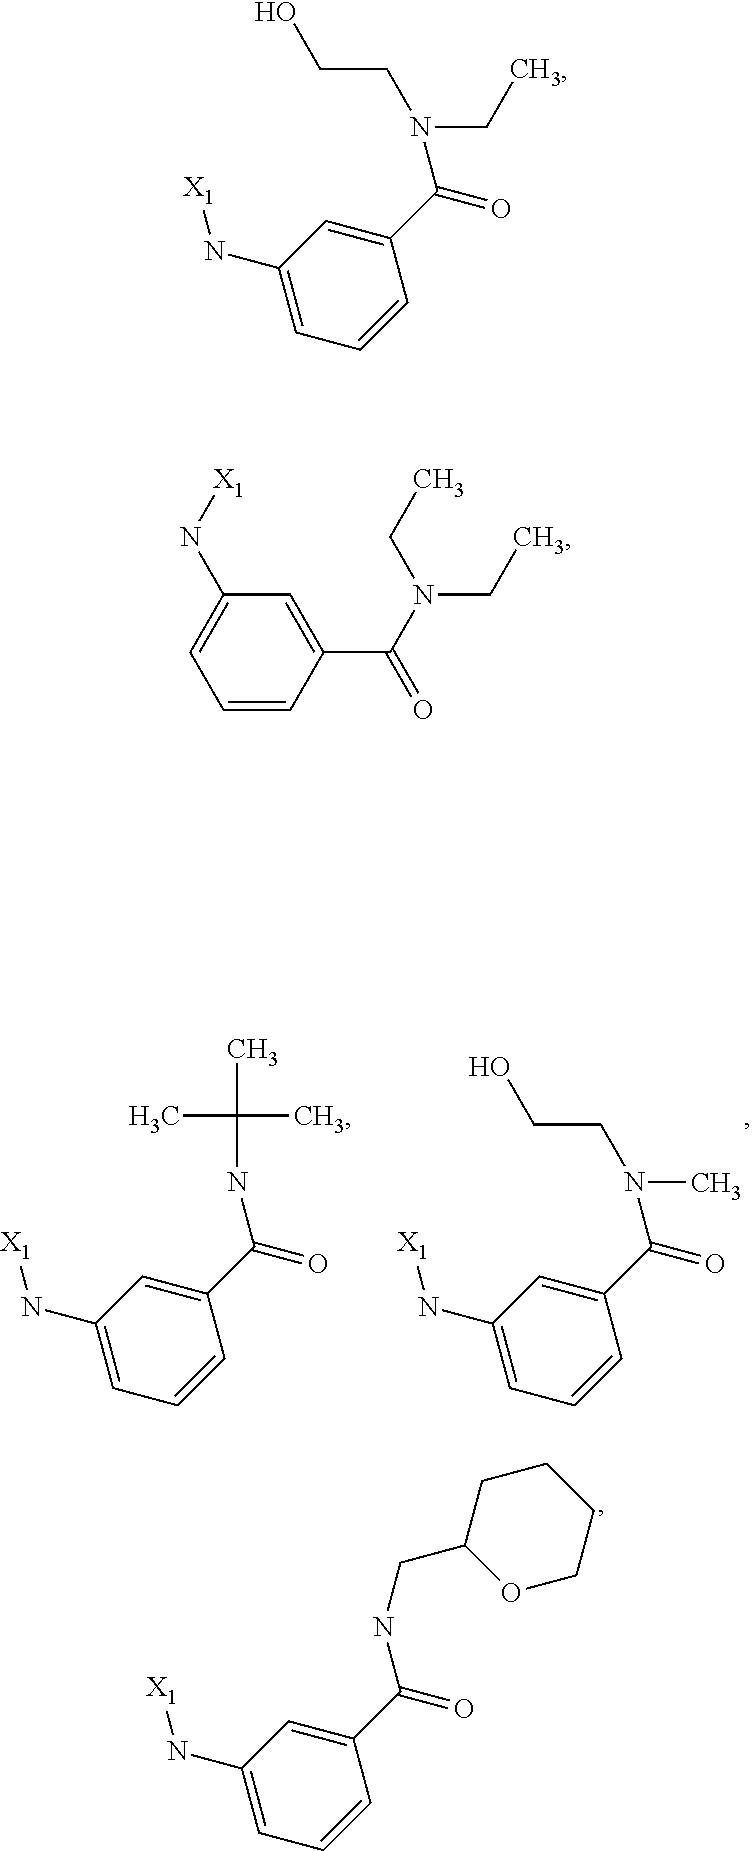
C1(C(=O)NC(C)(C)C)=CC(N[X1])=CC=C1.C1(C(=O)N(CCO)C)=CC(N[X1])=CC=C1.C1(C(=O)NCC2OCCCC2)=CC(N[X1])=CC=C1.C1(C(=O)N(CC)CCO)=CC(N[X1])=CC=C1.C1=CC(C(N(CC)CC)=O)=CC(N[X1])=C1
